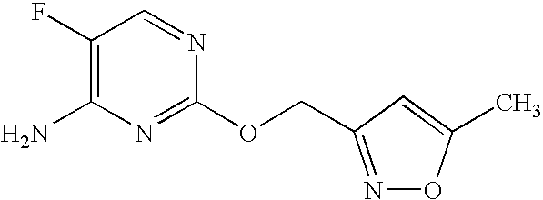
C1(F)=C(N)N=C(OCC2=NOC(C)=C2)N=C1
